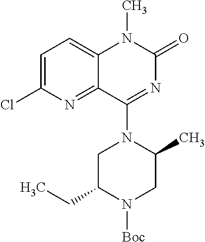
N1([Boc])CC(C)N(C2=NC(=O)N(C)C3=CC=C(Cl)N=C32)CC1CC
